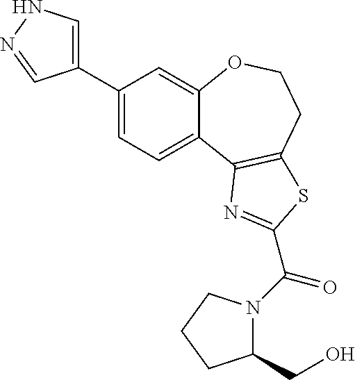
C1(C2=CNN=C2)=CC=C2C(=C1)OCCC1=C2N=C(C(N2C(CO)CCC2)=O)S1
